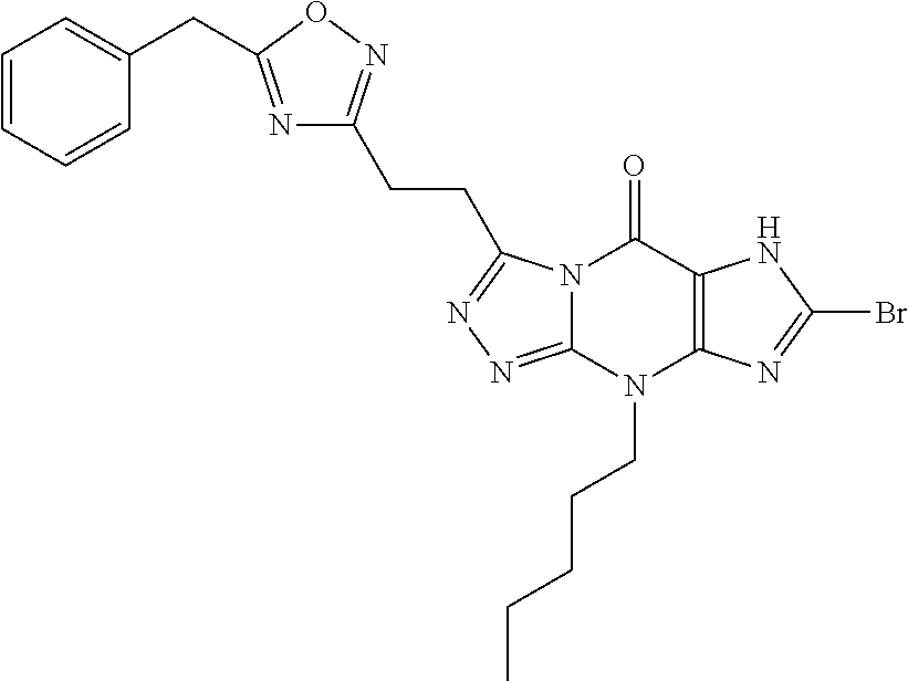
N1=C(CC2=CC=CC=C2)ON=C1CCC1=NN=C2N1C(=O)C1=C(N=C(Br)N1)N2CCCCC
